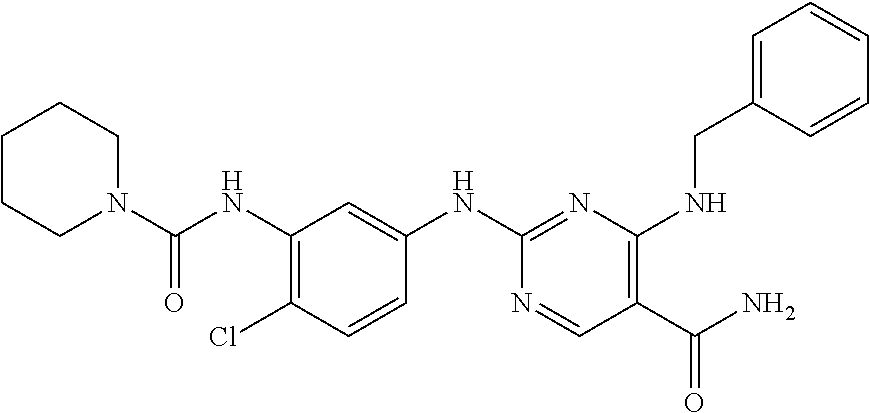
C1(NC(N2CCCCC2)=O)=C(Cl)C=CC(NC2=NC(NCC3=CC=CC=C3)=C(C(N)=O)C=N2)=C1
